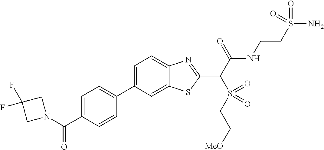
C1=C(C2=CC=C(C(N3CC(F)(F)C3)=O)C=C2)C=C2C(=C1)N=C(C(C(NCCS(N)(=O)=O)=O)S(CC[MeO])(=O)=O)S2
